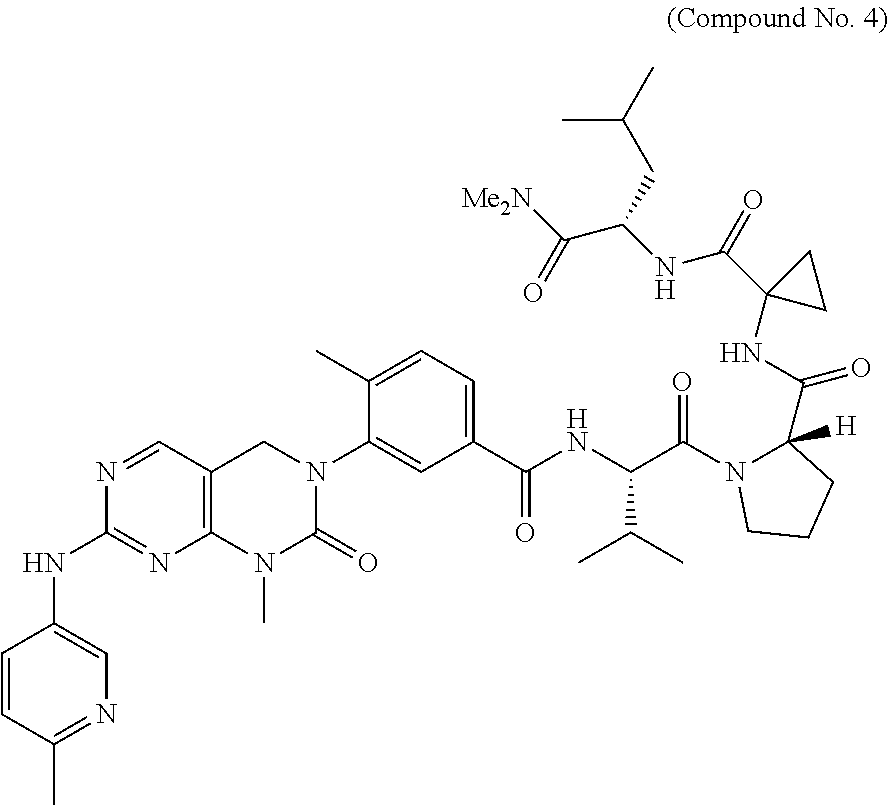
C1=CC(C)=NC=C1NC1=NC2=C(C=N1)CN(C1=CC(C(NC(C(N3C(C(=O)NC4(C(NC(C([Me2N])=O)CC(C)C)=O)CC4)([H])CCC3)=O)C(C)C)=O)=CC=C1C)C(=O)N2C
